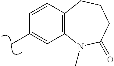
C1=CC2=C(C=C1C)N(C)C(=O)CCC2
